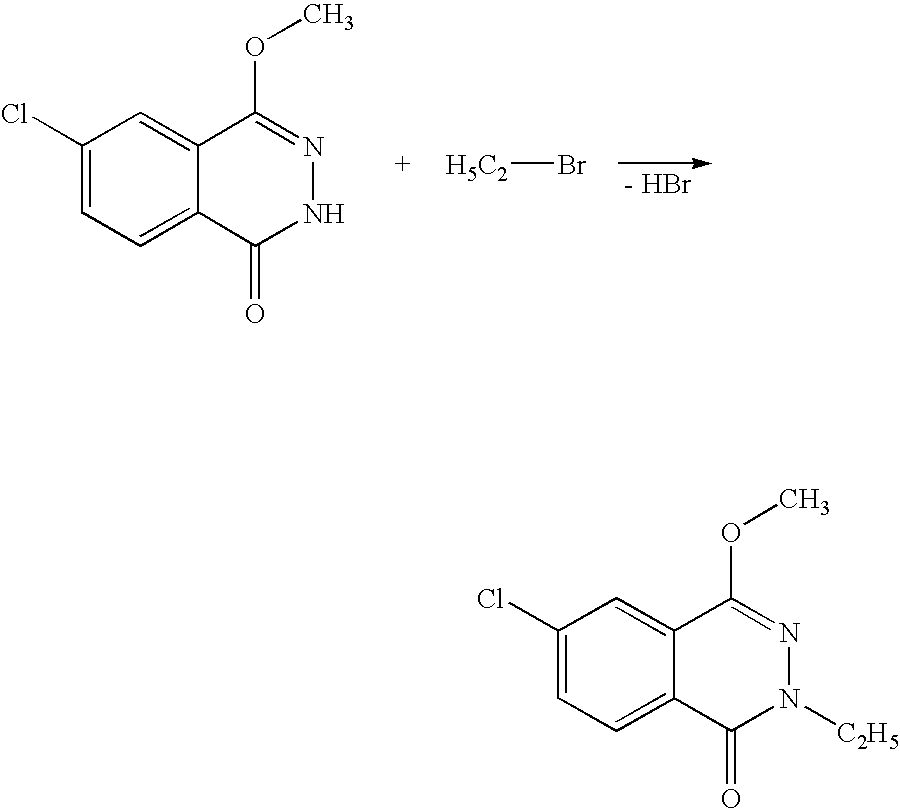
C1(Cl)=CC=C2C(=C1)C(OC)=NNC2=O.[H5C2]Br.C1(Cl)=CC=C2C(=C1)C(OC)=NN([C2H5])C2=O
